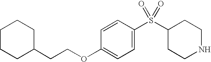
C1=C(S(C2CCNCC2)(=O)=O)C=CC(OCCC2CCCCC2)=C1
